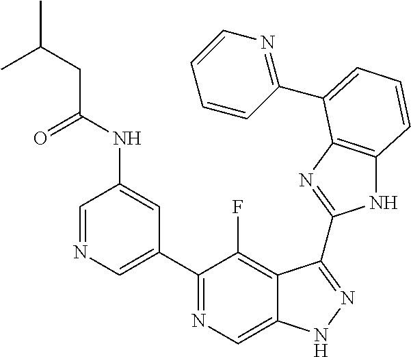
C1=NC=C(C2=NC=C3C(=C2F)C(C2=NC4=C(N2)C=CC=C4C2=NC=CC=C2)=NN3)C=C1NC(CC(C)C)=O
